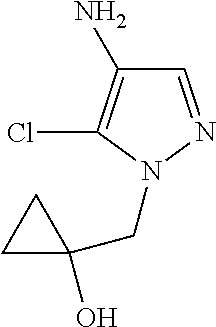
C1=NN(CC2(O)CC2)C(Cl)=C1N
